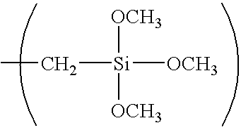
C([Si]([OCH3])([OCH3])[OCH3])C
